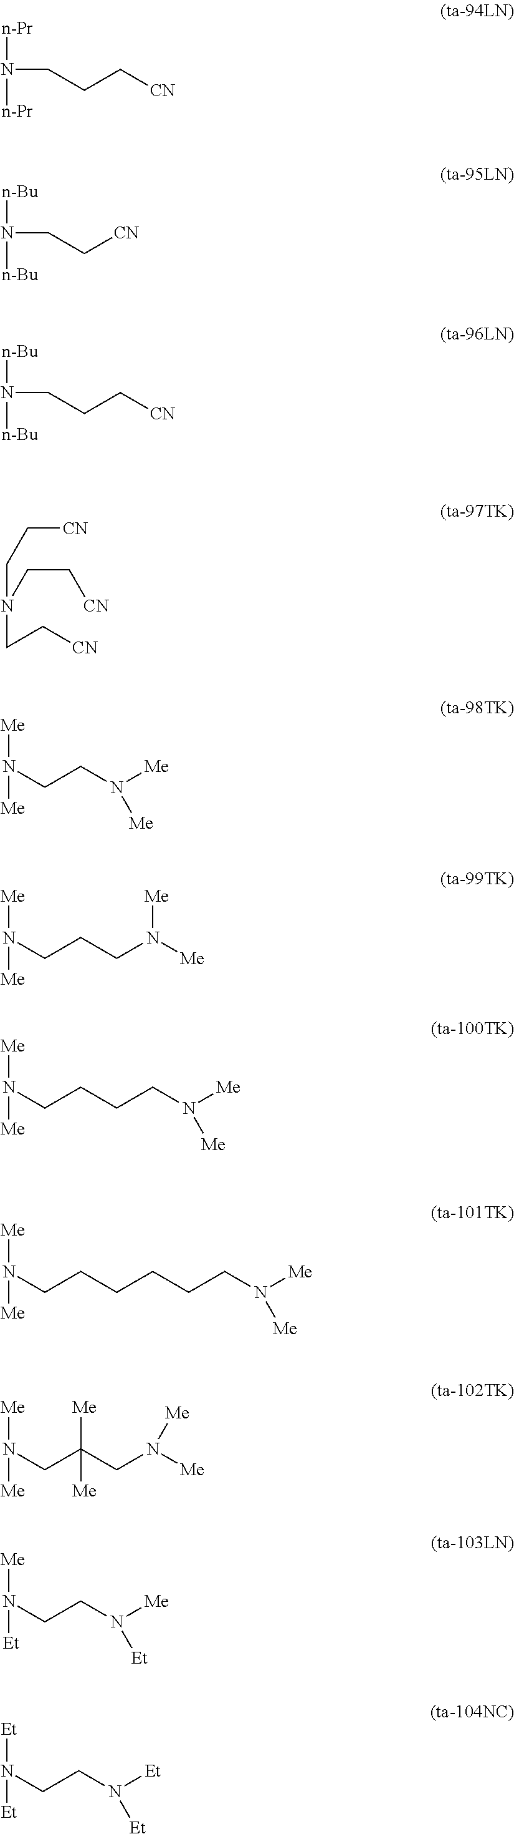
[n-Pr]N(CCC[CN])[n-Pr].[n-Bu]N(CC[CN])[n-Bu].[n-Bu]N(CCC[CN])[n-Bu].C(N(CC[CN])CC[CN])C[CN].N([Me])([Me])CCN([Me])[Me].N([Me])([Me])CCCN([Me])[Me].N([Me])([Me])CCCCN([Me])[Me].N([Me])([Me])CCCCCCN([Me])[Me].N([Me])([Me])CC(CN([Me])[Me])([Me])[Me].N([Et])([Me])CCN([Me])[Et].N([Et])([Et])CCN([Et])[Et]
